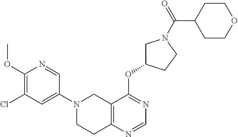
C1(N2CCC3=C(C2)C(OC2CN(C(=O)C4CCOCC4)CC2)=NC=N3)=CC(Cl)=C(OC)N=C1
